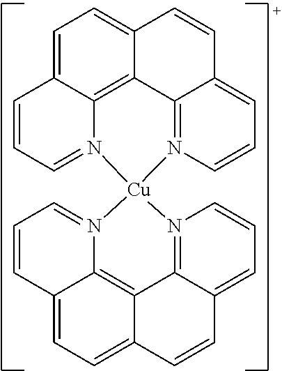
C1=C2C3=C4C(=C1)C=CC1=CC=CN(=C41)[Cu]1(N3=CC=C2)N2=CC=CC3=CC=C4C(=C32)C2=N1C=CC=C2C=C4
